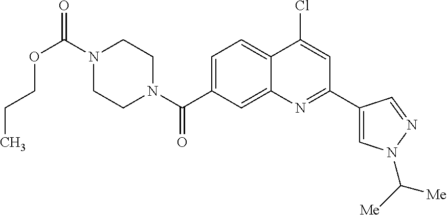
N1(C(OCCC)=O)CCN(C(=O)C2=CC=C3C(=C2)N=C(C2=CN(C([Me])[Me])N=C2)C=C3Cl)CC1
